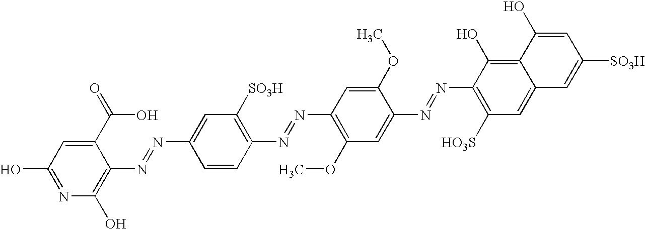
C1(N=NC2=C(O)N=C(O)C=C2C(O)=O)=CC([SO3H])=C(N=NC2=C(OC)C=C(N=NC3=C([HO3S])C=C4C(=C3O)C(O)=CC([SO3H])=C4)C(OC)=C2)C=C1
